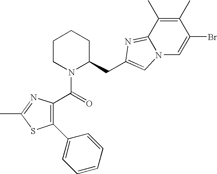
C1CN(C(=O)C2=C(C3=CC=CC=C3)SC(C)=N2)C(CC2=CN3C(=N2)C(C)=C(C)C(Br)=C3)CC1
